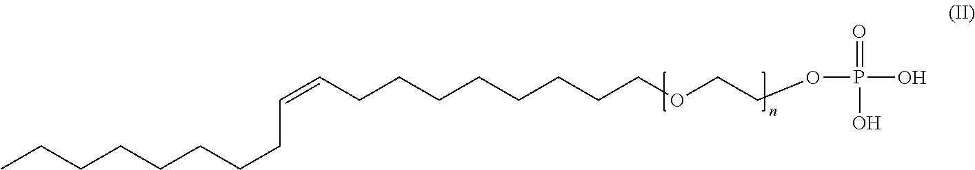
CCCCCCCCC=CCCCCCCCCOCCOP(O)(=O)O
